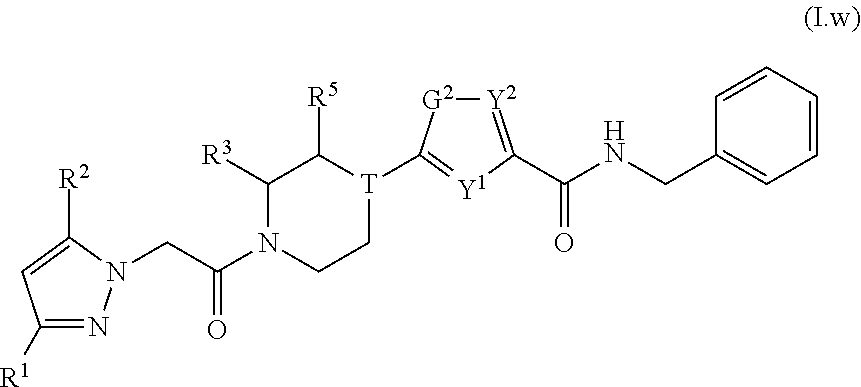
C1([R1])=NN(CC(N2CC[T](C3=[Y1]C(C(=O)NCC4=CC=CC=C4)=[Y2][G2]3)C([R5])C2[R3])=O)C([R2])=C1
